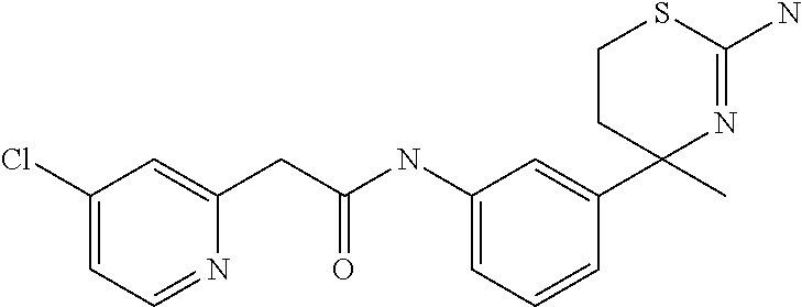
C1(NC(CC2=CC(Cl)=CC=N2)=O)=CC=CC(C2(C)N=C(N)SCC2)=C1
